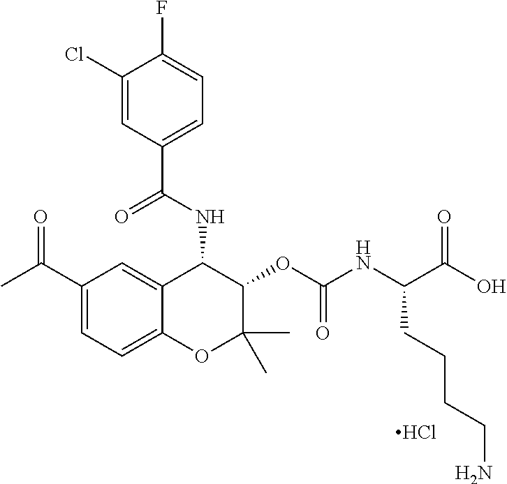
C1(C(C)=O)=CC=C2C(=C1)C(NC(C1=CC=C(F)C(Cl)=C1)=O)C(OC(NC(C(O)=O)CCCCN)=O)C(C)(C)O2.Cl
